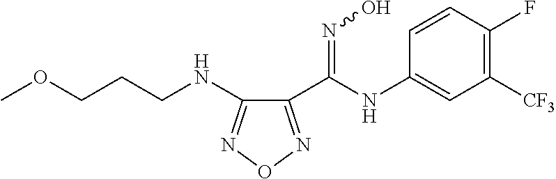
N(C1=NON=C1C(NC1=CC([CF3])=C(F)C=C1)=NO)CCCOC
